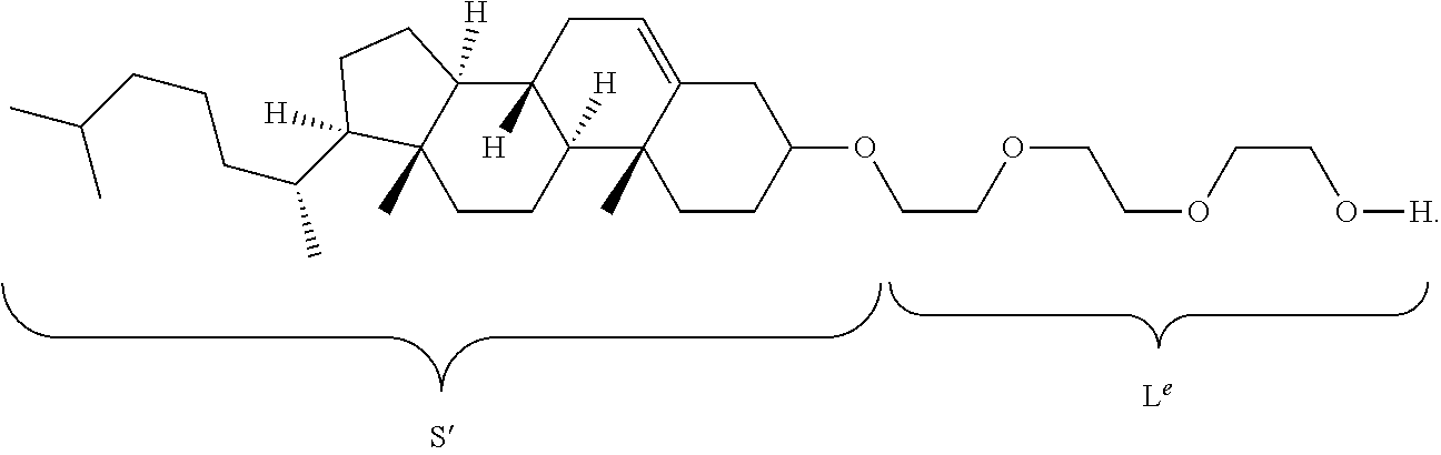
C1C(OCCOCCOCCO[H])CC2=CCC3([H])C([H])(C2(C)C1)CCC1(C)C3([H])CCC1(C(CCCC(C)C)C)[H]
